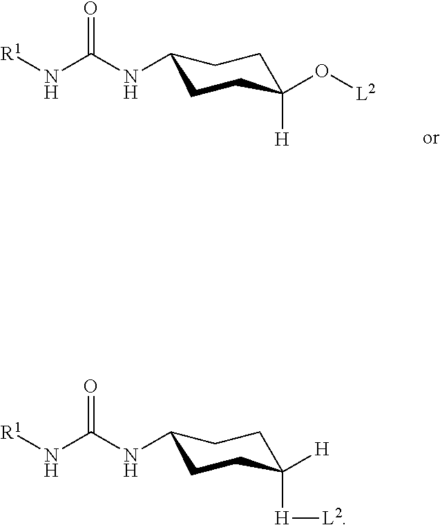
C1(NC(N[R1])=O)CCC(O[L2])([H])CC1.C1(NC(N[R1])=O)CCC([H])([H][L2])CC1
